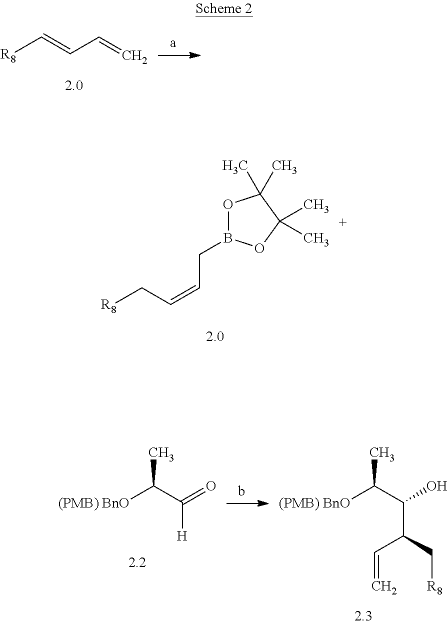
[R8]C=CC=C.[(PMB) BnO]C(C([H])=O)C.[(PMB) BnO]C(C(C(C=C)C[R8])O)C.[R8]CC=CCB1OC(C)(C)C(C)(C)O1
